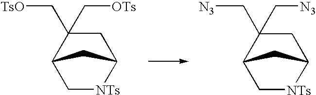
C1C(C[TsO])(C[OTs])C2C[NTs]C1C2.C1C(C[N3])(C[N3])C2C[NTs]C1C2
